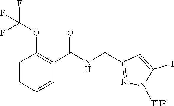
C1(C(NCC2=NN([THP])C(I)=C2)=O)=C(OC(F)(F)F)C=CC=C1
